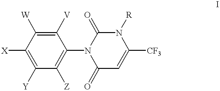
C1([X])=C([Y])C([Z])=C(N2C(=O)C=C([CF3])N([R])C2=O)C([V])=C1[W]
